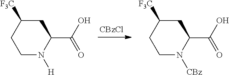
C1C([F3C])CCN([CBz])C1C(O)=O.C1C([F3C])CCN([H])C1C(O)=O
